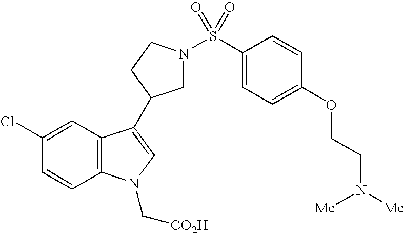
C1(Cl)=CC2=C(C=C1)N(C[CO2H])C=C2C1CN(S(C2=CC=C(OCCN([Me])[Me])C=C2)(=O)=O)CC1
